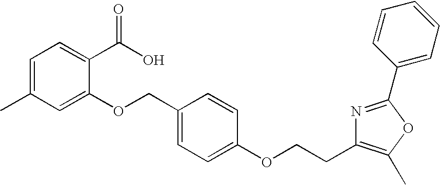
C1=C(C)C=C(OCC2=CC=C(OCCC3=C(C)OC(C4=CC=CC=C4)=N3)C=C2)C(C(O)=O)=C1
